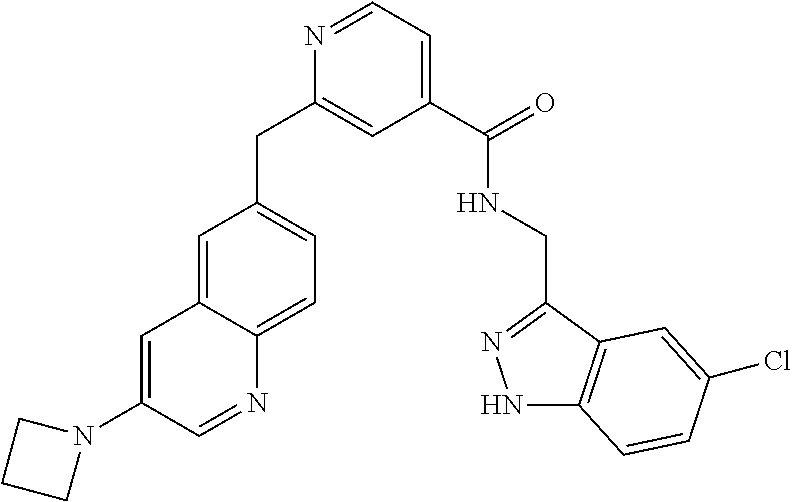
C1=C2C(=CC=C1CC1=CC(C(=O)NCC3=NNC4=C3C=C(Cl)C=C4)=CC=N1)N=CC(N1CCC1)=C2
